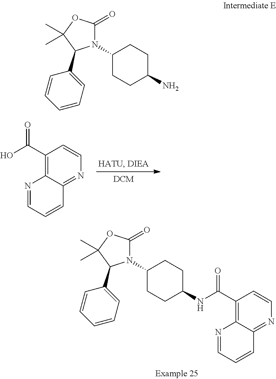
N1(C2CCC(NC(=O)C3=C4C(=NC=C3)C=CC=N4)CC2)C(=O)OC(C)(C)C1C1=CC=CC=C1.OC(=O)C1=C2C(=NC=C1)C=CC=N2.N1(C2CCC(N)CC2)C(=O)OC(C)(C)C1C1=CC=CC=C1
